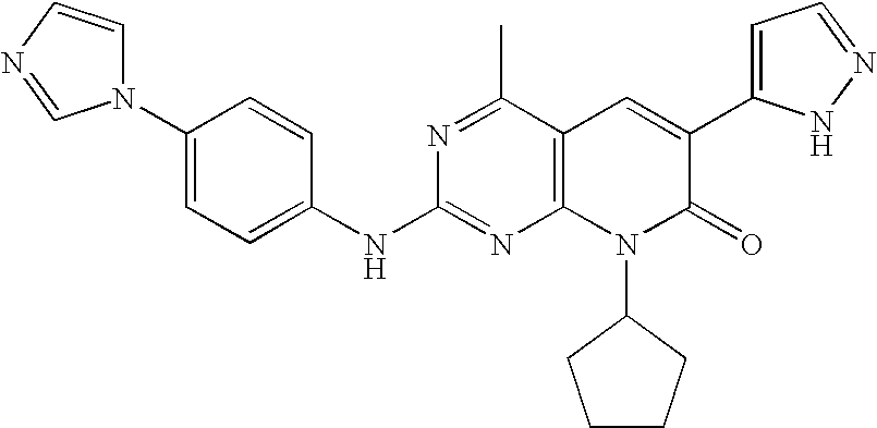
C1(NC2=NC3=C(C(C)=N2)C=C(C2=CC=NN2)C(=O)N3C2CCCC2)=CC=C(N2C=CN=C2)C=C1
